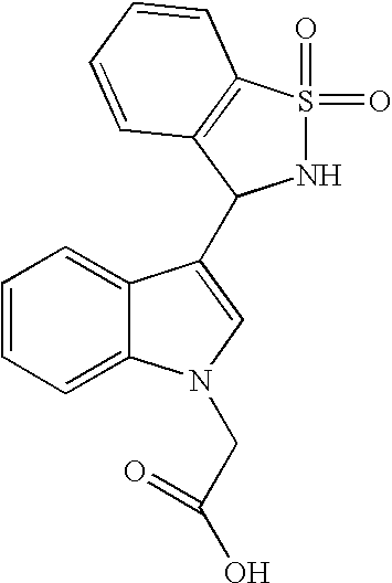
C1=CC=C2C(=C1)C(C1NS(=O)(=O)C3=C1C=CC=C3)=CN2CC(O)=O
